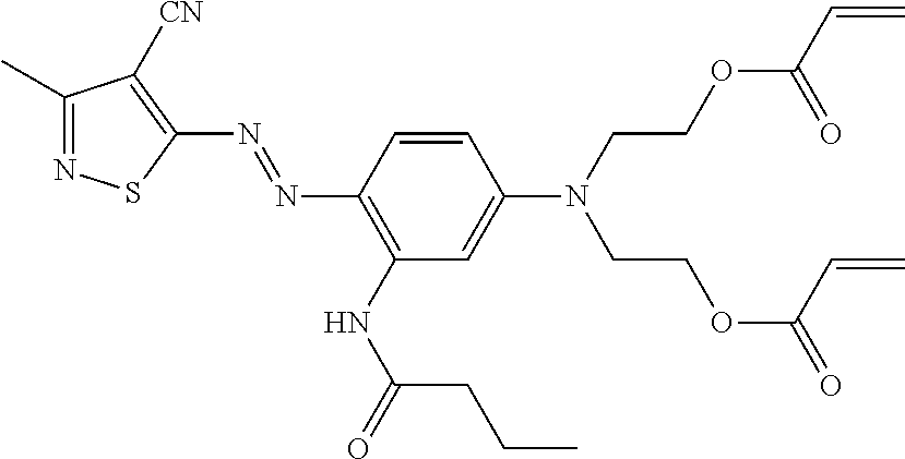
C1(N=NC2=C([CN])C(C)=NS2)=C(NC(=O)CCC)C=C(N(CCOC(C=C)=O)CCOC(=O)C=C)C=C1
